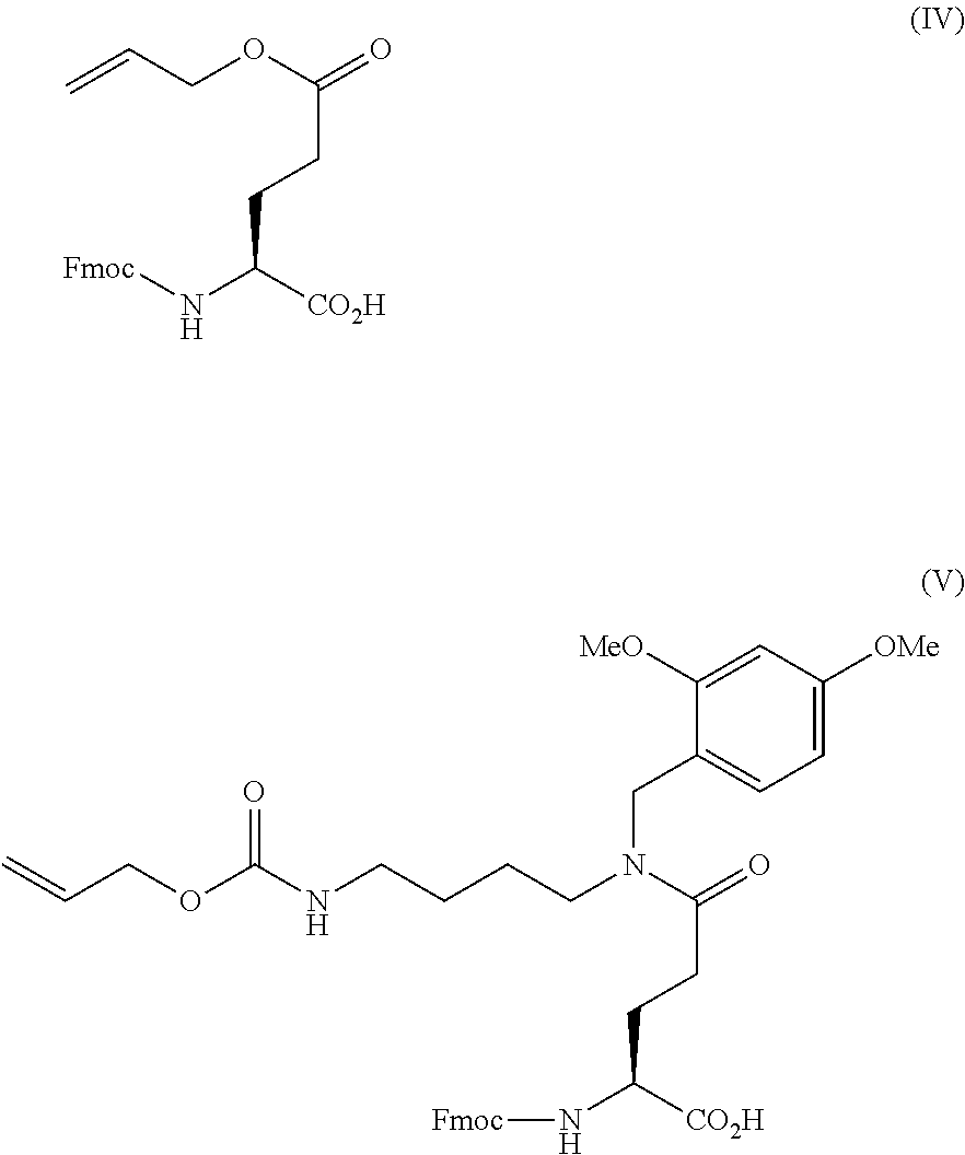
C(C([CO2H])N[Fmoc])CC(=O)N(CC1=CC=C([OMe])C=C1[MeO])CCCCNC(OCC=C)=O.C(C([CO2H])N[Fmoc])CC(=O)OCC=C
